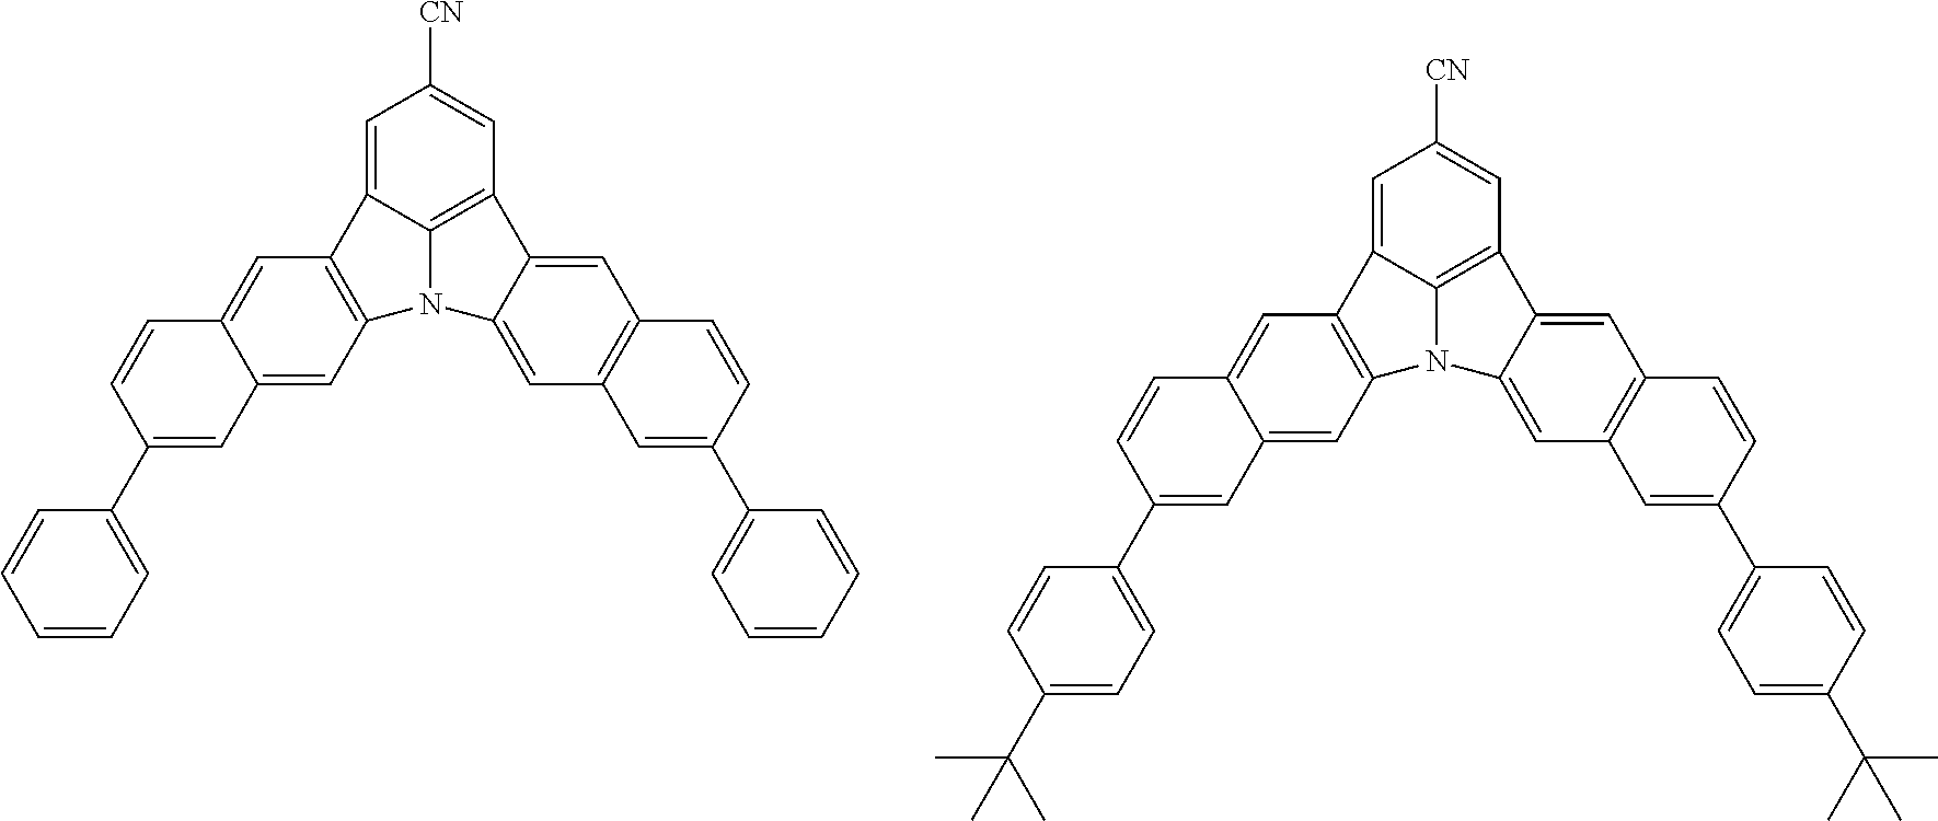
C1([CN])=CC2=C3C(=C1)C1=C(N3C3=CC4=C(C=C23)C=CC(C2=CC=CC=C2)=C4)C=C2C(=C1)C=CC(C1=CC=CC=C1)=C2.C1([CN])=CC2=C3C(=C1)C1=C(N3C3=CC4=C(C=C23)C=CC(C2=CC=C(C(C)(C)C)C=C2)=C4)C=C2C(=C1)C=CC(C1=CC=C(C(C)(C)C)C=C1)=C2
